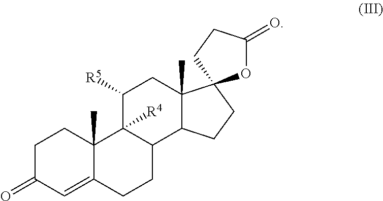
C1C(=O)C=C2C(C)(C1)C1([R4])C(CC2)C2C(C)(CC1[R5])C1(CC2)OC(=O)CC1
